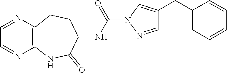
C1=NC2=C(N=C1)NC(=O)C(NC(=O)N1N=CC(CC3=CC=CC=C3)=C1)CC2
